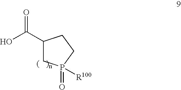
C1(C(O)=O)CP([R100])(=O)CC1
